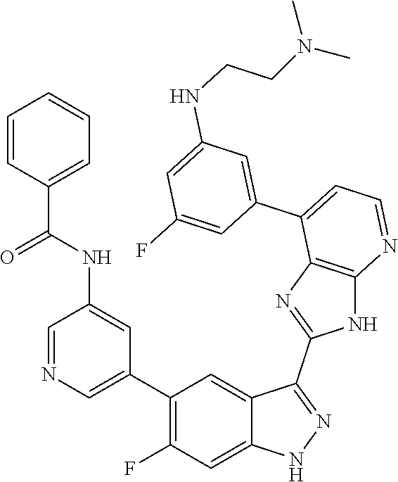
C1=NC=C(C2=C(F)C=C3C(=C2)C(C2=NC4=C(N2)N=CC=C4C2=CC(NCCN(C)C)=CC(F)=C2)=NN3)C=C1NC(C1=CC=CC=C1)=O
